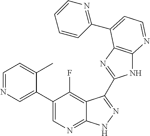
C1=NC=C(C2=CN=C3C(=C2F)C(C2=NC4=C(N2)N=CC=C4C2=NC=CC=C2)=NN3)C(C)=C1
